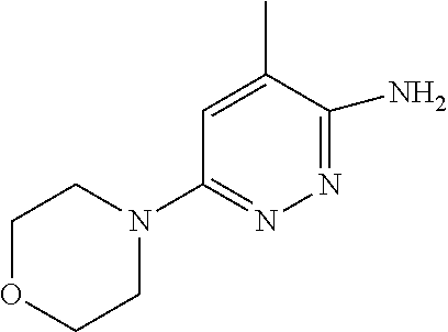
N1=C(N)C(C)=CC(N2CCOCC2)=N1
